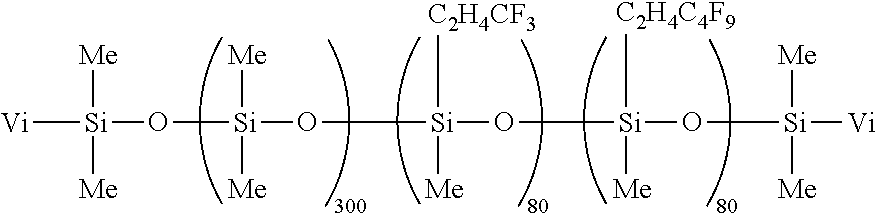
[Vi][Si]([Me])(O[Si]([Me])([Me])O[Si]([C2H4CF3])([Me])O[Si]([C2H4C4F9])([Me])O[Si]([Me])([Vi])[Me])[Me]
